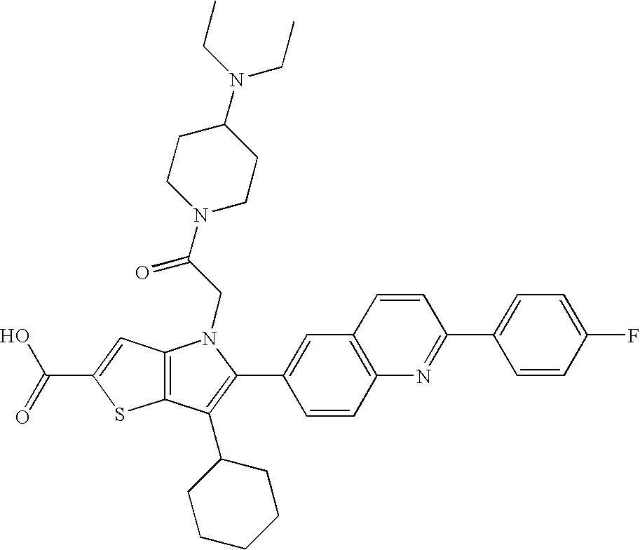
C(C1=CC2=C(S1)C(C1CCCCC1)=C(C1=CC3=C(C=C1)N=C(C1=CC=C(F)C=C1)C=C3)N2CC(N1CCC(N(CC)CC)CC1)=O)(=O)O
